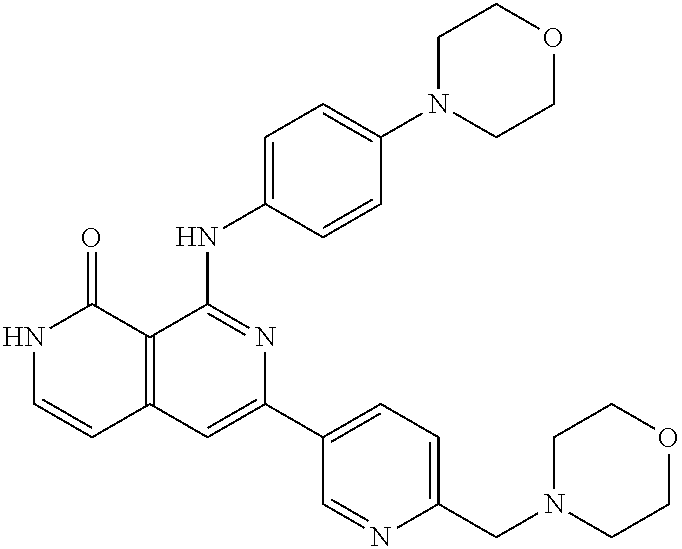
C12=C(C(NC3=CC=C(N4CCOCC4)C=C3)=NC(C3=CC=C(CN4CCOCC4)N=C3)=C1)C(=O)NC=C2
